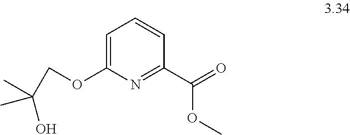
C1=C(OCC(C)(C)O)N=C(C(=O)OC)C=C1
